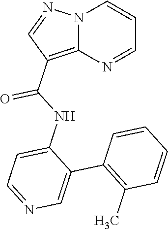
N12C(=C(C(NC3=CC=NC=C3C3=C(C)C=CC=C3)=O)C=N1)N=CC=C2
